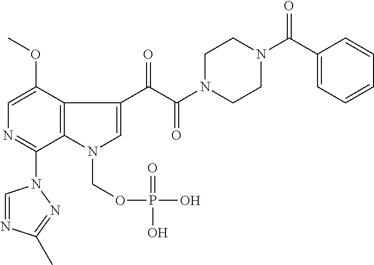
C12=C(N(COP(O)(=O)O)C=C1C(C(N1CCN(C(C3=CC=CC=C3)=O)CC1)=O)=O)C(N1C=NC(C)=N1)=NC=C2OC
